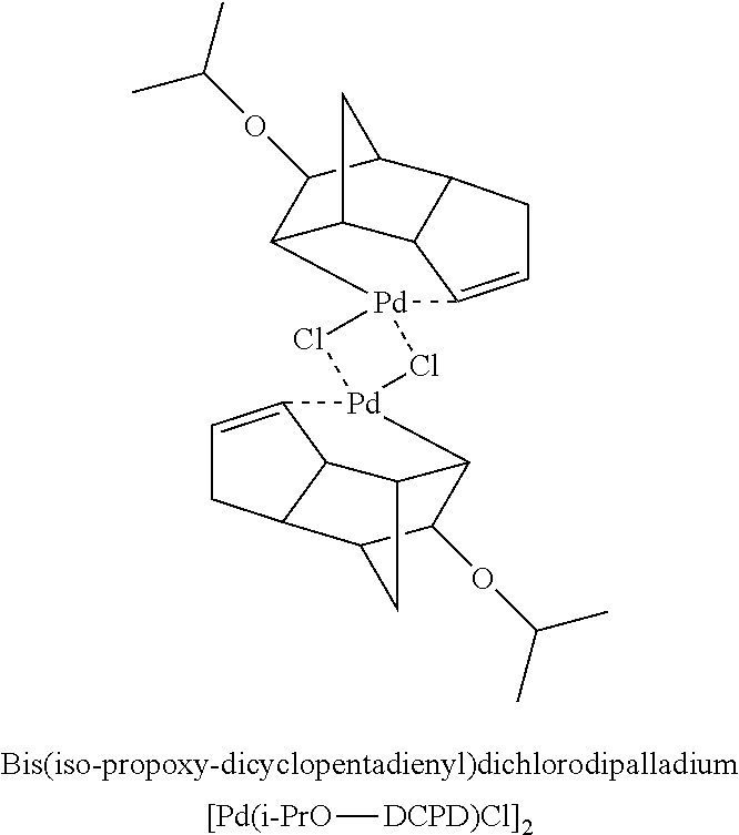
[[Pd(i-PrO][DCPD)Cl]2].C12CC3C4CC=C(C14)[Pd]1(Cl[Pd]4(Cl1)C1C5C6C(CC=C46)C(C5)C1OC(C)C)C2C3OC(C)C
